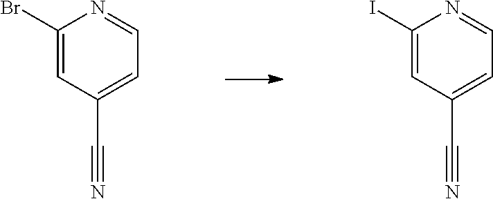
C1(Br)=CC(C#N)=CC=N1.C1(I)=CC(C#N)=CC=N1
